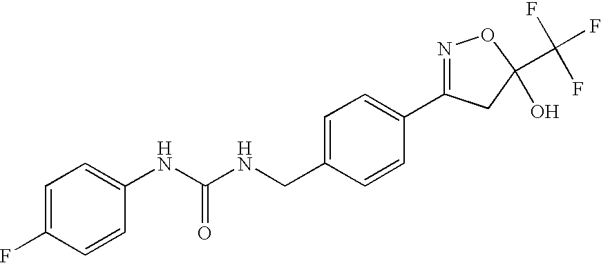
C1=CC(F)=CC=C1NC(NCC1=CC=C(C2=NOC(C(F)(F)F)(O)C2)C=C1)=O
